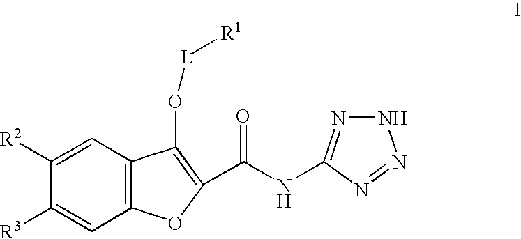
C1([R2])=CC2=C(C=C1[R3])OC(C(NC1=NNN=N1)=O)=C2O[L][R1]
